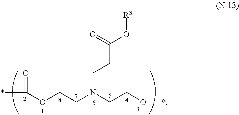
*C(=O)OCCN(CCO*)CCC(O[R3])=O
